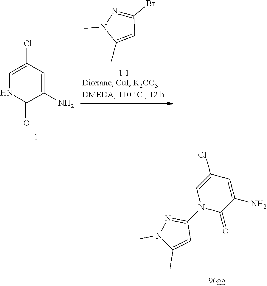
C1=C(Cl)C=C(N)C(=O)N1C1=NN(C)C(C)=C1.C1(Br)=NN(C)C(C)=C1.C1=C(Cl)C=C(N)C(=O)N1
